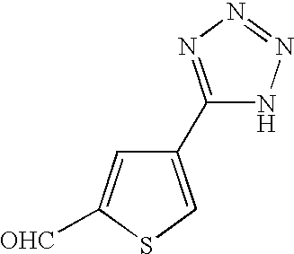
C1(C2=NN=NN2)=CSC([OHC])=C1
